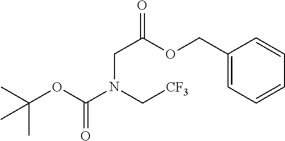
C(C)(C)(OC(N(C[CF3])CC(=O)OCC1=CC=CC=C1)=O)C
